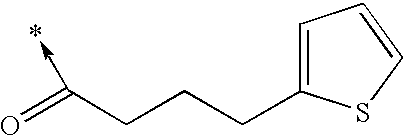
C1(CCCC(=O)->*)=CC=CS1
